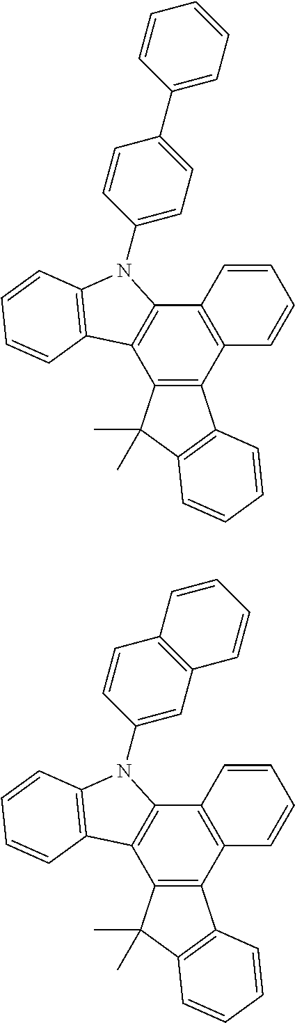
C12=C(C3=C(C4=C1C1=C(N4C4=CC=C(C5=CC=CC=C5)C=C4)C=CC=C1)C=CC=C3)C1=C(C2(C)C)C=CC=C1.C12=C(C3=C(C4=C1C1=C(N4C4=CC5=C(C=C4)C=CC=C5)C=CC=C1)C=CC=C3)C1=C(C2(C)C)C=CC=C1
